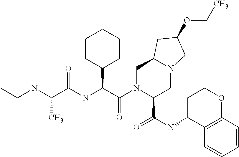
C(C(=O)NC(C(N1C(C(NC2C3=C(OCC2)C=CC=C3)=O)CN2C(C1)CC(OCC)C2)=O)C1CCCCC1)(NCC)C
